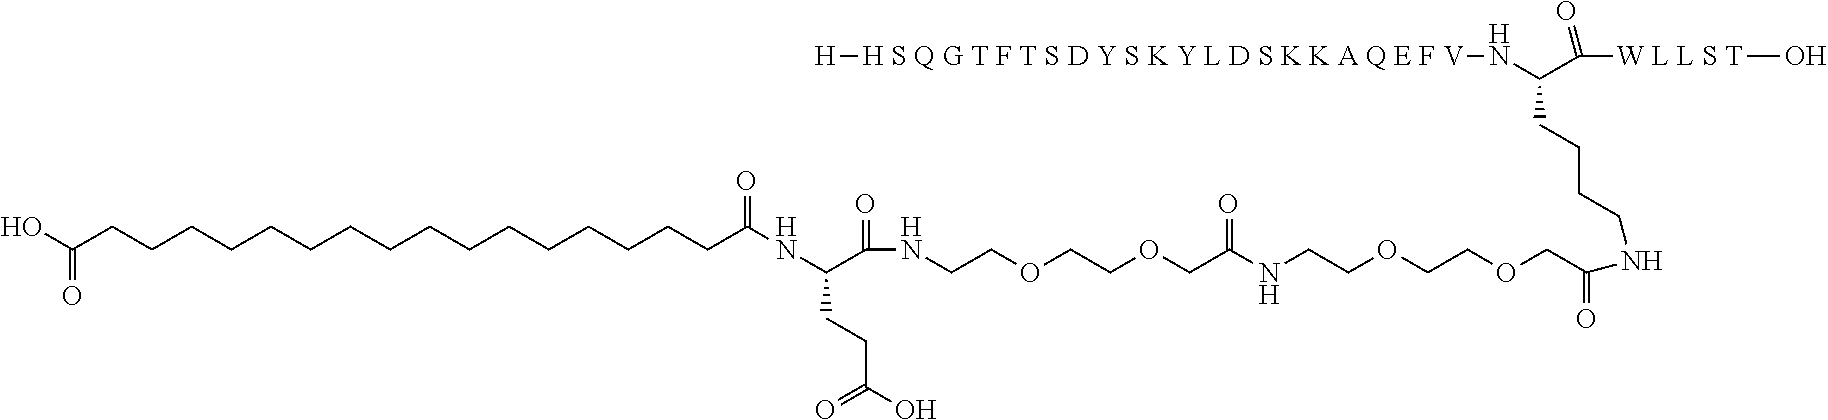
C(CCC(C(=O)[W L L S T]O)N[H S Q G T F T S D Y S K Y L D S K K A Q E F V][H])CNC(COCCOCCNC(COCCOCCNC(C(CCC(=O)O)NC(=O)CCCCCCCCCCCCCCCCC(O)=O)=O)=O)=O
